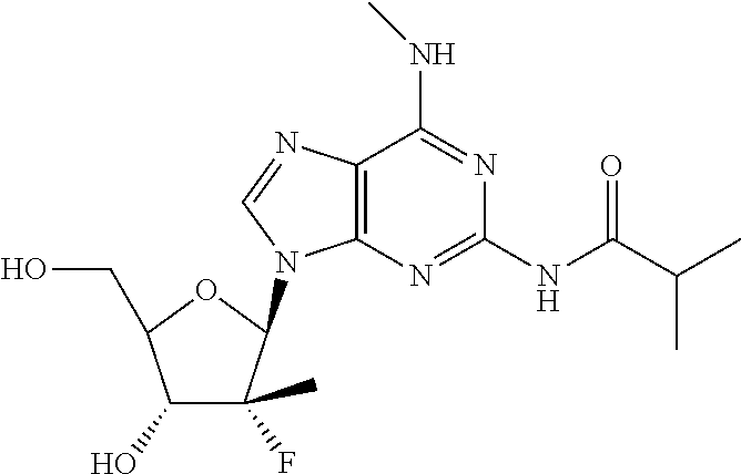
C12=C(N=C(NC(C(C)C)=O)N=C1NC)N(C1C(F)(C)C(O)C(CO)O1)C=N2
